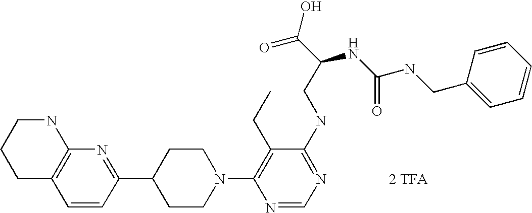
C1=CC(C2CCN(C3=C(CC)C(NCC(NC(NCC4=CC=CC=C4)=O)C(=O)O)=NC=N3)CC2)=NC2=C1CCCN2.[2 TFA]
